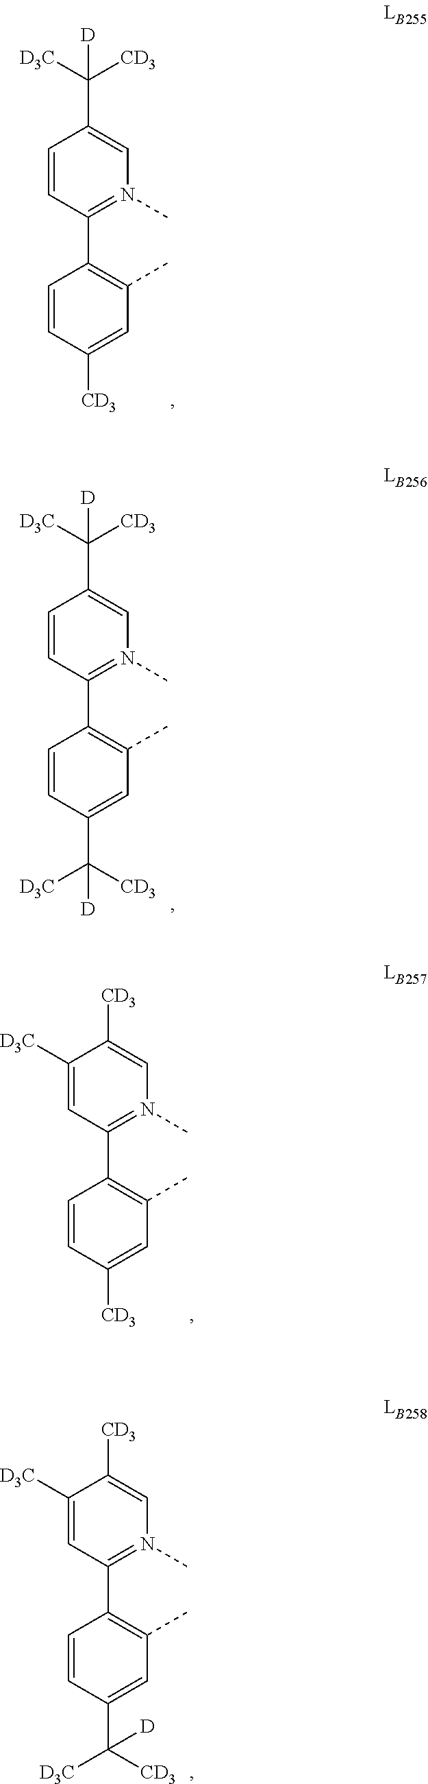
C1=CC(C2=C(C)C=C([CD3])C=C2)=N(C)C=C1C([CD3])([D3C])[D].C1=CC(C2=C(C)C=C(C([D3C])([CD3])[D])C=C2)=N(C)C=C1C([CD3])([D3C])[D].C1([D3C])=CC(C2=C(C)C=C([CD3])C=C2)=N(C)C=C1[CD3].C1([D3C])=CC(C2=C(C)C=C(C([D3C])([CD3])[D])C=C2)=N(C)C=C1[CD3]
